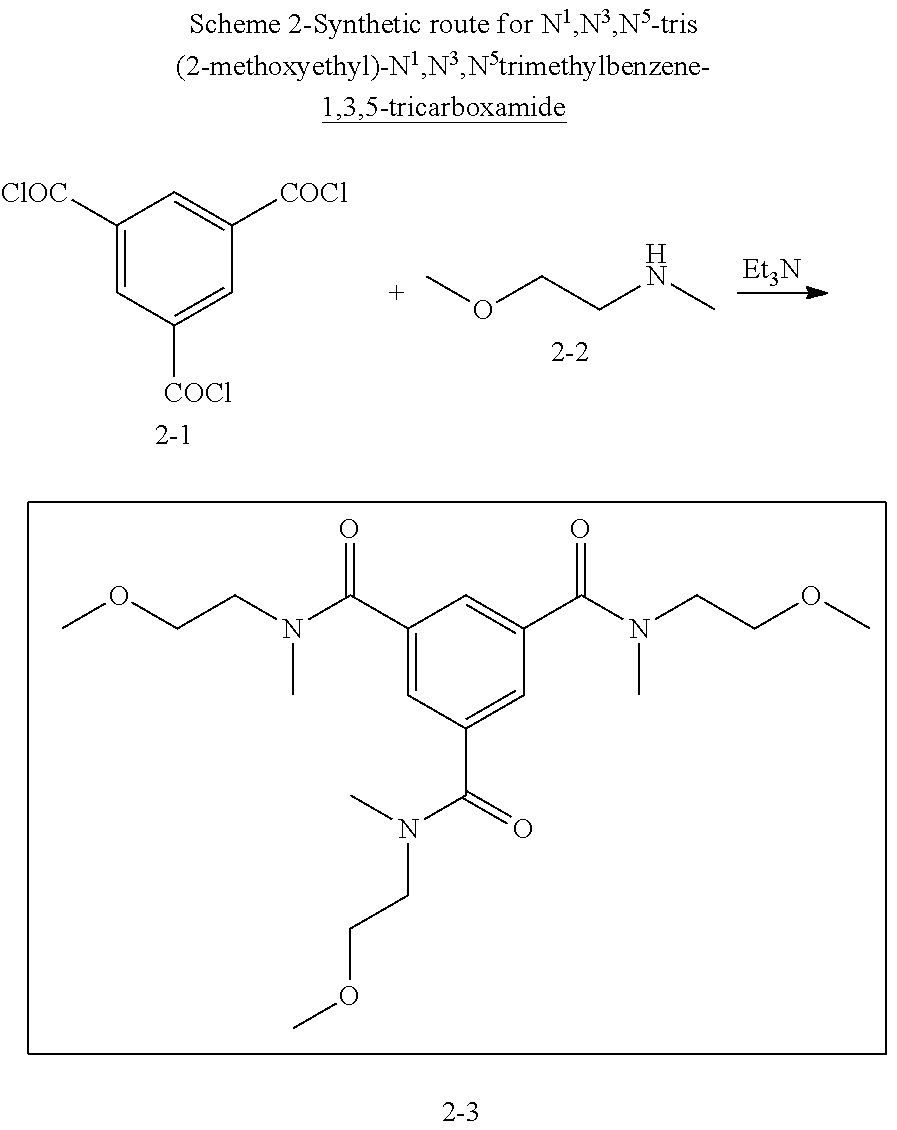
C1(C(N(CCOC)C)=O)=CC(C(=O)N(CCOC)C)=CC(C(N(CCOC)C)=O)=C1.C1([ClOC])=CC([COCl])=CC([COCl])=C1.O(CCNC)C.[Et3N]
